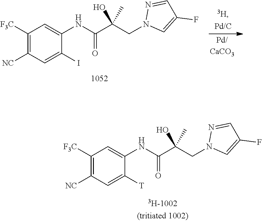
C1([F3C])=C([NC])C=C(I)C(NC(C(CN2C=C(F)C=N2)(O)C)=O)=C1.C1([F3C])=C([NC])C=C([T])C(NC(C(CN2C=C(F)C=N2)(O)C)=O)=C1
